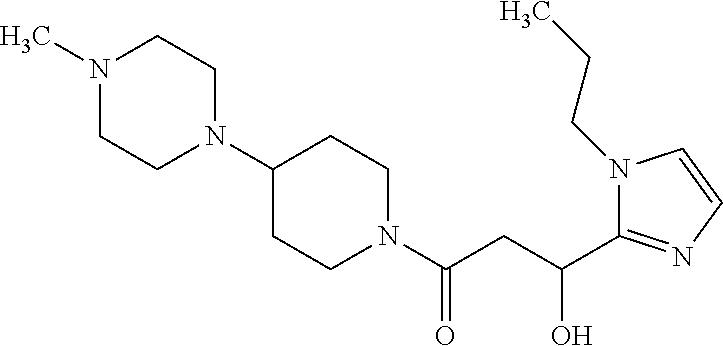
C1(N2CCN(C)CC2)CCN(C(CC(C2=NC=CN2CCC)O)=O)CC1
